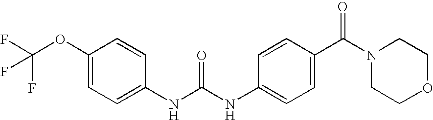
C1(OC(F)(F)F)=CC=C(NC(NC2=CC=C(C(N3CCOCC3)=O)C=C2)=O)C=C1
